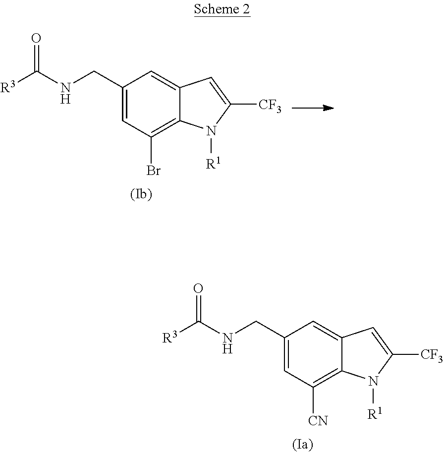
C1(CNC([R3])=O)=CC([CN])=C2C(=C1)C=C([CF3])N2[R1].C1(CNC([R3])=O)=CC(Br)=C2C(=C1)C=C([CF3])N2[R1]
